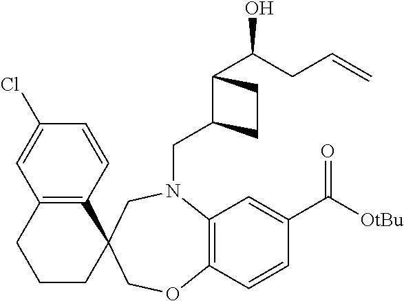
C(N1C2=C(C=CC(C(=O)[OtBu])=C2)OCC2(C3=C(C=C(Cl)C=C3)CCC2)C1)C1C(C(O)CC=C)CC1
